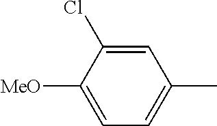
C1=C([MeO])C(Cl)=CC(C)=C1
